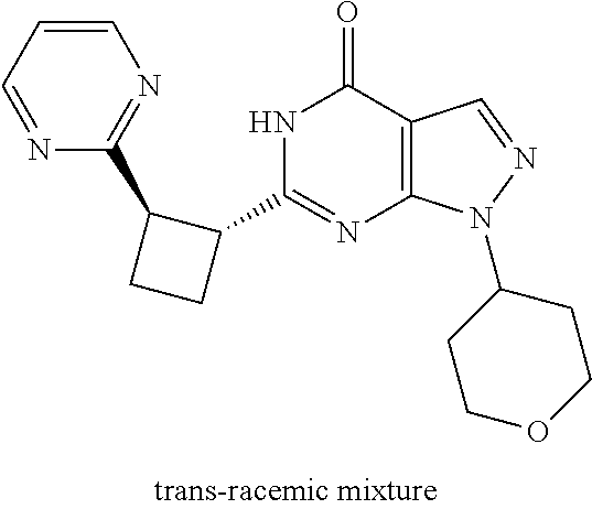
C1(C2C(C3=NC=CC=N3)CC2)=NC2=C(C(=O)N1)C=NN2C1CCOCC1
